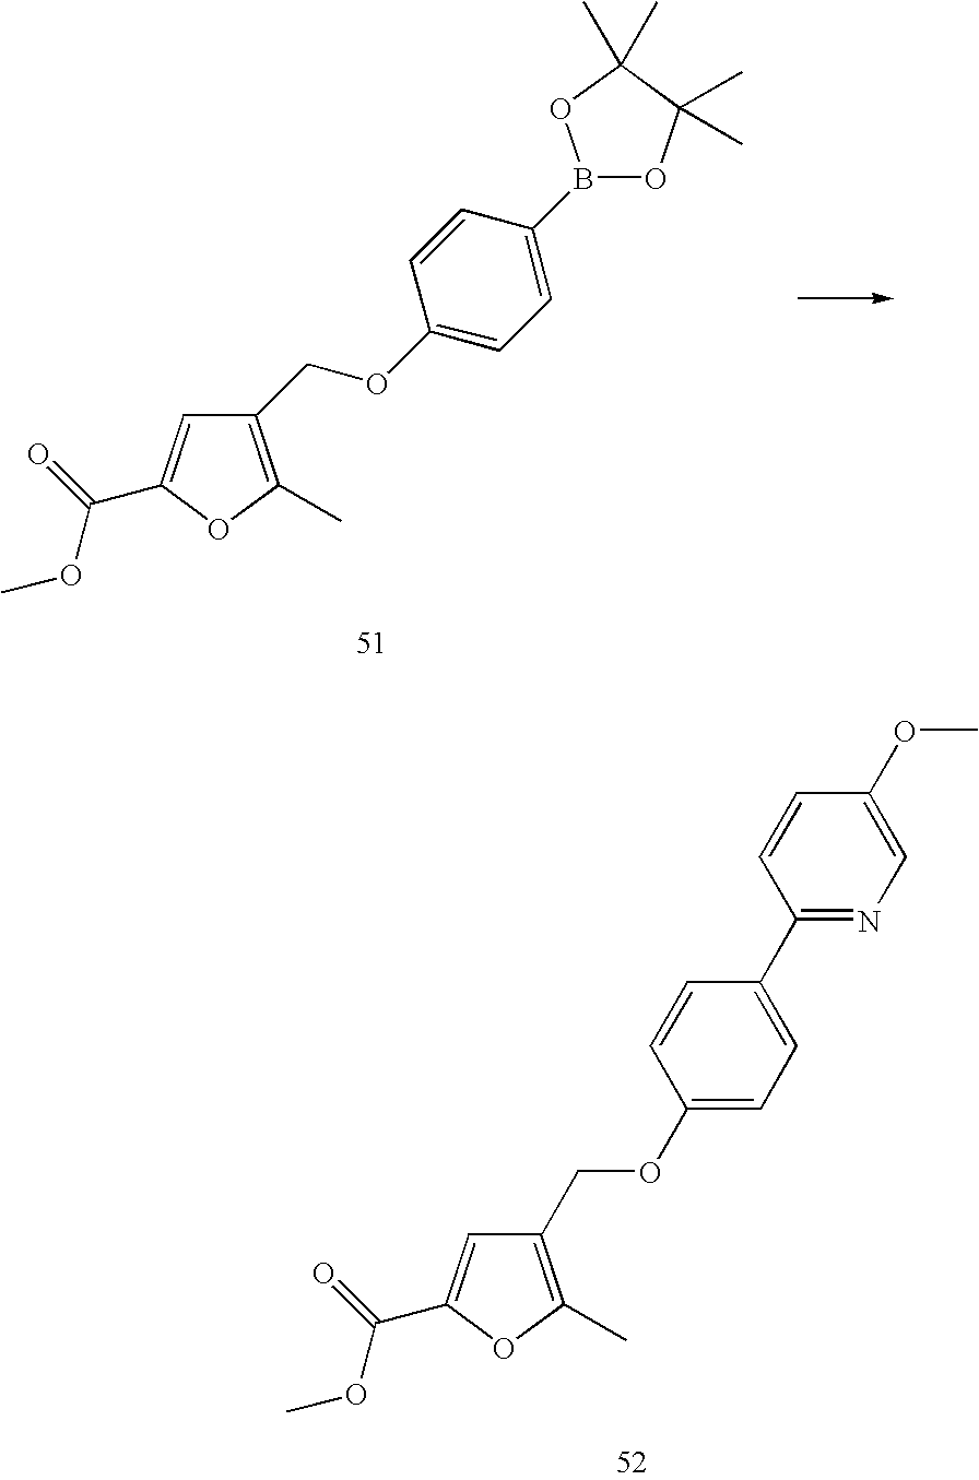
C1(COC2=CC=C(B3OC(C)(C)C(C)(C)O3)C=C2)=C(C)OC(C(=O)OC)=C1.C1(COC2=CC=C(C3=NC=C(OC)C=C3)C=C2)=C(C)OC(C(=O)OC)=C1
